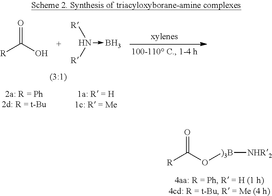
N(->B)([R])[R].[R]C(O)=O.[R]C(O[)3B][NHR2])=O
